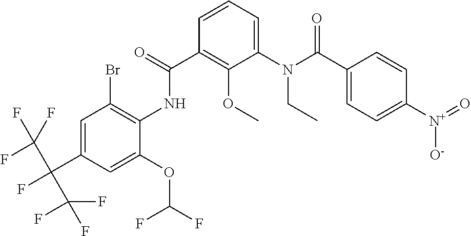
C1=CC=C(N(C(C2=CC=C([N+](=O)[O-])C=C2)=O)CC)C(OC)=C1C(=O)NC1=C(Br)C=C(C(C(F)(F)F)(C(F)(F)F)F)C=C1OC(F)F
